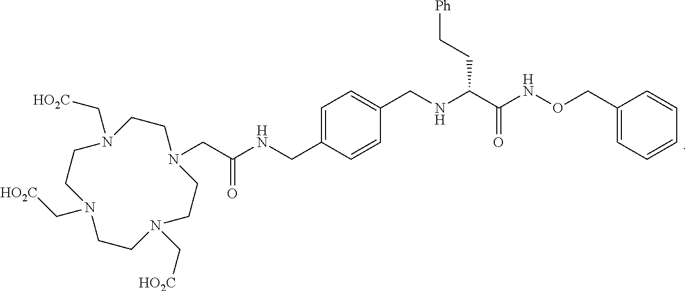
N(C(C(NCC1=CC=C(CNC(CN2CCN(C[HO2C])CCN(C[HO2C])CCN(C[HO2C])CC2)=O)C=C1)CC[Ph])=O)OCC1=CC=CC=C1
